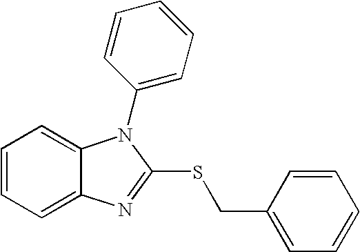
C1=CC=C2C(=C1)N(C1=CC=CC=C1)C(SCC1=CC=CC=C1)=N2
